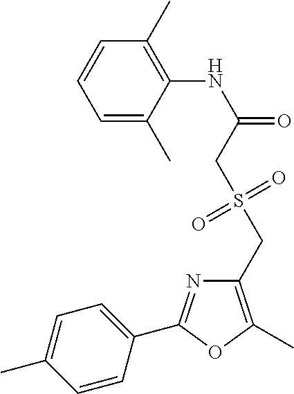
C1=C(C)C(NC(=O)CS(CC2=C(C)OC(C3=CC=C(C)C=C3)=N2)(=O)=O)=C(C)C=C1
